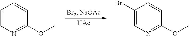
C1=CN=C(OC)C=C1.C1(Br)=CN=C(OC)C=C1.[HAc]
